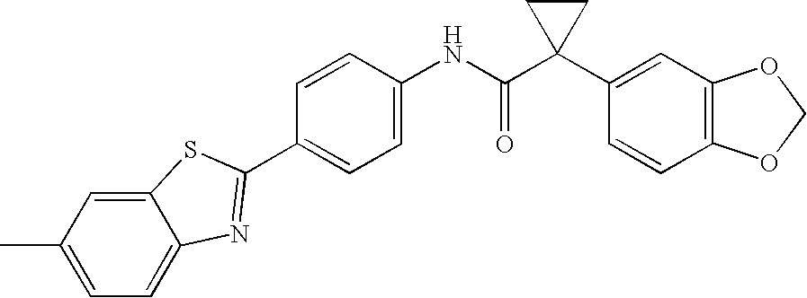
C1(NC(C2(C3=CC4=C(C=C3)OCO4)CC2)=O)=CC=C(C2=NC3=CC=C(C)C=C3S2)C=C1
